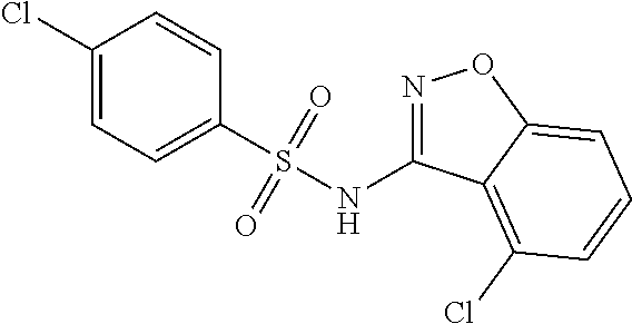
C1(Cl)=CC=C(S(NC2=NOC3=CC=CC(Cl)=C23)(=O)=O)C=C1
